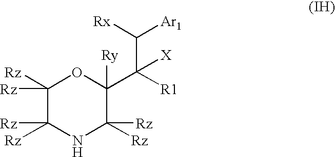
C1([Rz])([Rz])NC([Rz])([Rz])C([Ry])(C(C([Ar1])[Rx])([R1])[X])OC1([Rz])[Rz]
